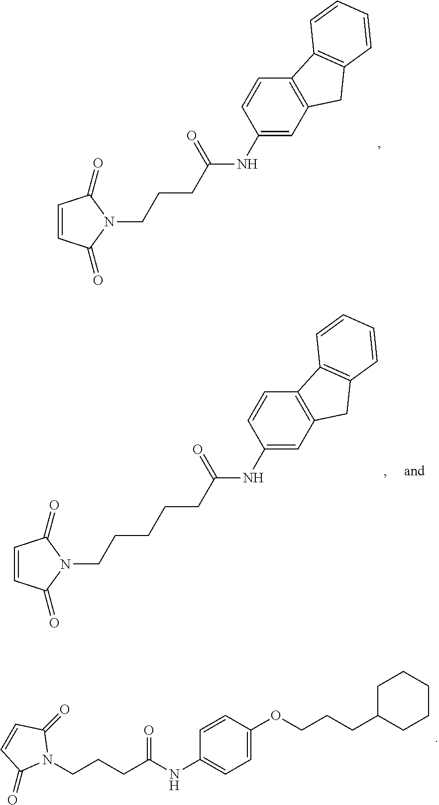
C1=CC(=O)N(CCCC(NC2=CC3=C(C=C2)C2=C(C3)C=CC=C2)=O)C1=O.C(CCC(NC1=CC2=C(C=C1)C1=C(C2)C=CC=C1)=O)CCN1C(=O)C=CC1=O.C1(NC(CCCN2C(=O)C=CC2=O)=O)=CC=C(OCCCC2CCCCC2)C=C1
